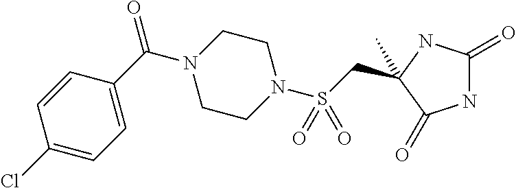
CC1(CS(N2CCN(C(C3=CC=C(Cl)C=C3)=O)CC2)(=O)=O)NC(=O)NC1=O
